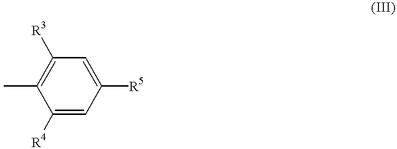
C1([R4])=CC([R5])=CC([R3])=C1C
